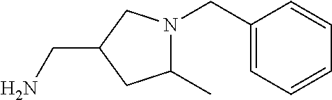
NCC1CC(C)N(CC2=CC=CC=C2)C1
